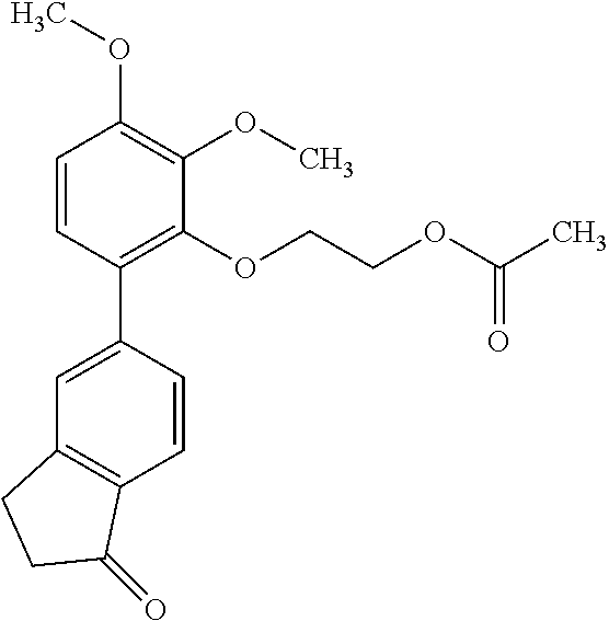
C1=CC(C2=CC3=C(C=C2)C(=O)CC3)=C(OCCOC(C)=O)C(OC)=C1OC
